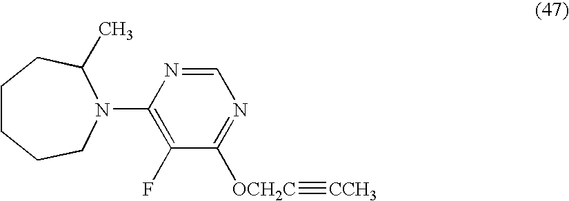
C1(N2CCCCCC2C)=C(F)C([OCH2C]#[CCH3])=NC=N1
